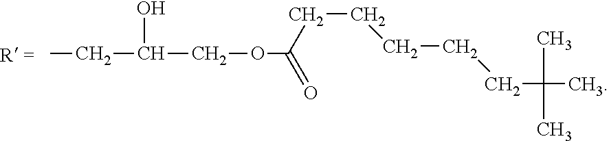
CCC(COC(CCCCCC(C)(C)C)=O)O
